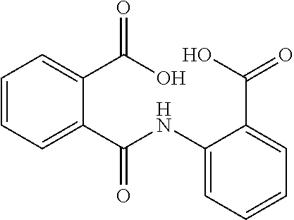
C1=CC=C(C(=O)O)C(C(=O)NC2=CC=CC=C2C(=O)O)=C1
